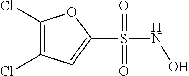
C1(Cl)=C(Cl)C=C(S(NO)(=O)=O)O1
